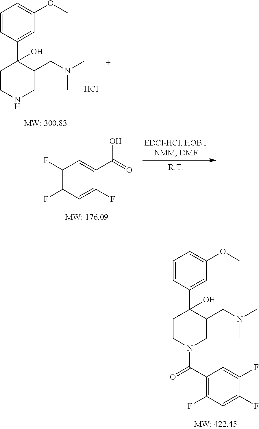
C1=CC(C2(O)CCNCC2CN(C)C)=CC(OC)=C1.Cl.C1(F)=C(F)C=C(F)C(C(=O)O)=C1.C1(C(=O)N2CC(CN(C)C)C(O)(C3=CC(OC)=CC=C3)CC2)=C(F)C=C(F)C(F)=C1
